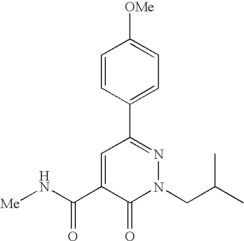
C1=CC(C2=NN(CC(C)C)C(=O)C(C(N[Me])=O)=C2)=CC=C1[OMe]
